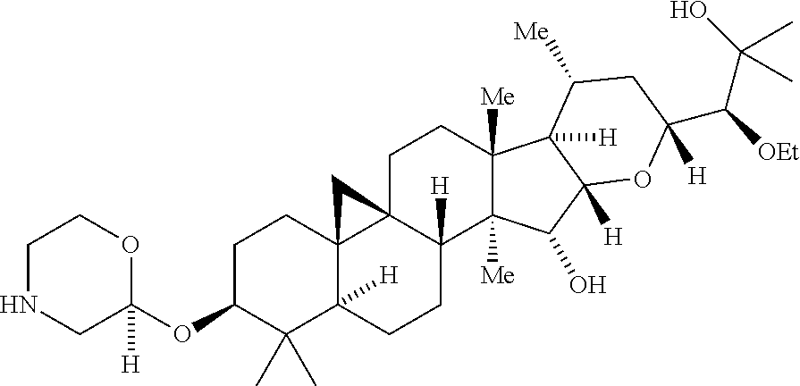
C1NCC([H])(OC2C(C)(C)C3([H])C4(CC2)C2(C([H])(CC3)C3([Me])C([Me])(CC2)C2([H])C([H])(C3O)OC(C(C(O)(C)C)[OEt])([H])CC2[Me])C4)OC1
